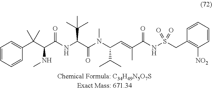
C1=CC=CC(C(C(C(NC(C(N(C(C=C(C(NS(CC2=C([NO2])C=CC=C2)(=O)=O)=O)C)C(C)C)C)=O)C(C)(C)C)=O)NC)(C)C)=C1
